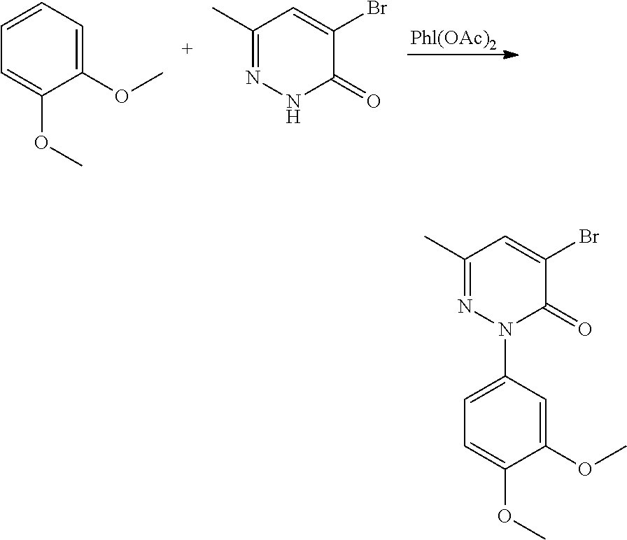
[Phl(OAc)2].C1=CC=C(OC)C(OC)=C1.C1(C)=NNC(=O)C(Br)=C1.C1(C)=NN(C2=CC=C(OC)C(OC)=C2)C(=O)C(Br)=C1
